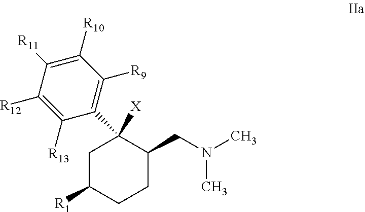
C1([R13])=C([R12])C([R11])=C([R10])C([R9])=C1C1([X])CC([R1])CCC1CN(C)C
